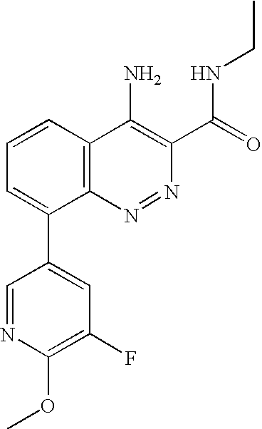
C1=CC2=C(C(C3=CC(F)=C(OC)N=C3)=C1)N=NC(C(=O)NCC)=C2N
